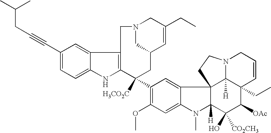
C1(C#CCC(C)C)=CC=C2C(=C1)C1=C(N2)C([H3CO2C])(C2=C(OC)C=C3C(=C2)C24C([H])(N3C)C(O)([CO2CH3])C([OAc])C3(CC)C2([H])N(CC=C3)CC4)CC2C=C(CC)CN(C2)C1
